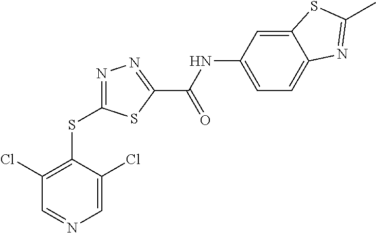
C1=C(Cl)C(SC2=NN=C(C(NC3=CC=C4C(=C3)SC(C)=N4)=O)S2)=C(Cl)C=N1
